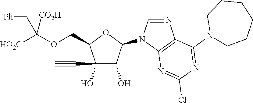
C1(O)(C#C)C(O)C(N2C=NC3=C2N=C(Cl)N=C3N2CCCCCC2)OC1COC([HO2C])([CO2H])C[Ph]
